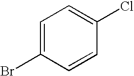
C1=C(Br)C=CC(Cl)=C1
